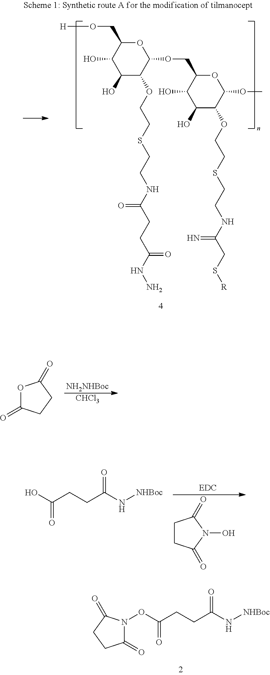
[NH2NHBoc].[CHCl3].O1C(=O)CCC1=O.C1CC(=O)N(O)C1=O.OC(CCC([N H][NHBoc])=O)=O.O(C(CCC([N H][NHBoc])=O)=O)N1C(=O)CCC1=O.O1C(CO[H])C(O)C(O)C(OCCSCCNC(CCC(=O)NN)=O)C1OCC1C(O)C(O)C(OCCSCCNC(=N)CS[R])C(OC)O1
